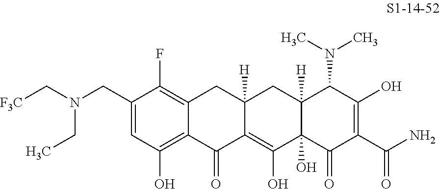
[F3C]CN(CC1=CC(O)=C2C(=C1F)CC1([H])C(=C(O)C3(O)C([H])(C1)C(N(C)C)C(O)=C(C(N)=O)C3=O)C2=O)CC
